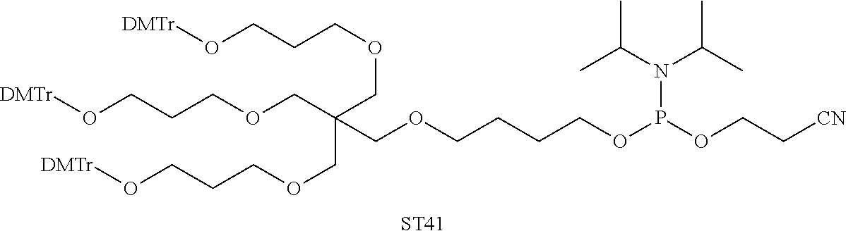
C(OCCCCOP(OCC[CN])N(C(C)C)C(C)C)C(COCCCO[DMTr])(COCCCO[DMTr])COCCCO[DMTr].[ST41]
